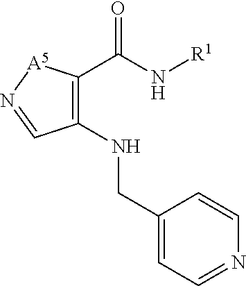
C(N[R1])(=O)C1=C(NCC2=CC=NC=C2)C=N[A5]1
